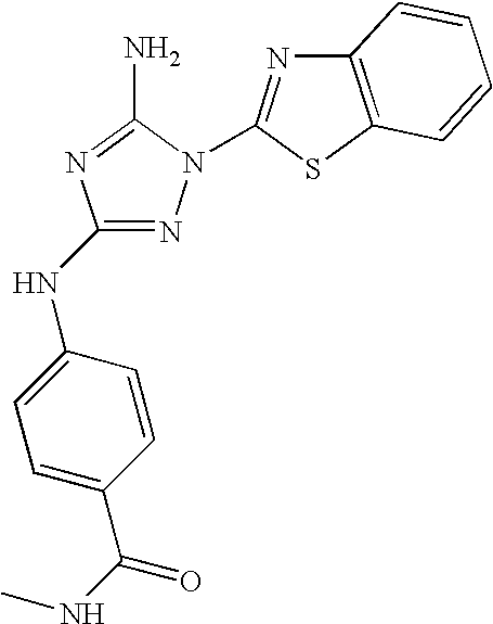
N1=C(NC2=CC=C(C(NC)=O)C=C2)N=C(N)N1C1=NC2=C(S1)C=CC=C2
